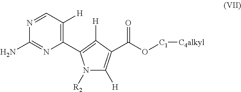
C1(C2=C([H])C(C(O[C1][C4alkyl])=O)=C([H])N2[R2])=C([H])C=NC(N)=N1
